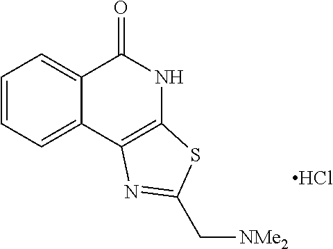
C1=CC=C2C(=C1)C(=O)NC1=C2N=C(C[NMe2])S1.Cl
